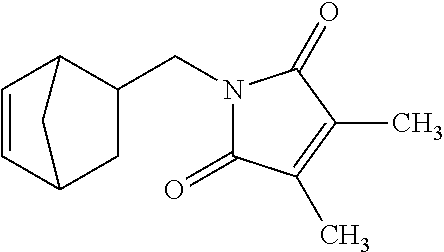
C1=CC2CC(CN3C(=O)C(C)=C(C)C3=O)C1C2
